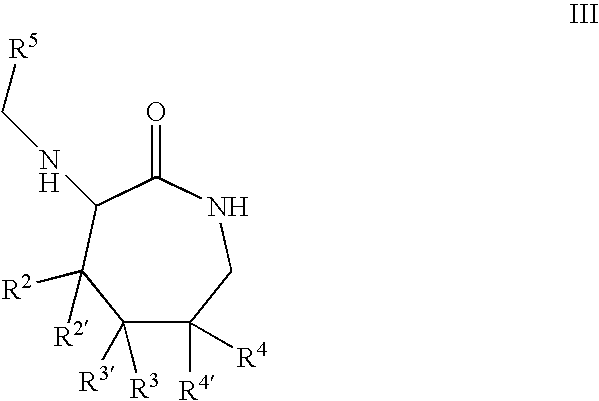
C1([R3])([R3])C([R4])([R4])CNC(=O)C(NC[R5])C1([R2])[R2]
